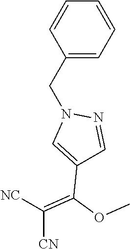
C1(CN2C=C(C(OC)=C([NC])[CN])C=N2)=CC=CC=C1
